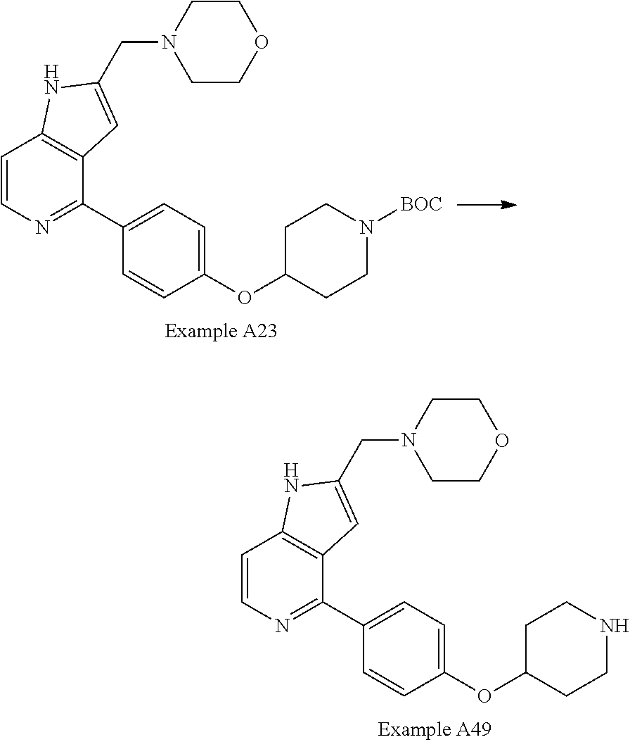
C1(C2=CC=C(OC3CCN([BOC])CC3)C=C2)=NC=CC2=C1C=C(CN1CCOCC1)N2.C1(C2=CC=C(OC3CCNCC3)C=C2)=NC=CC2=C1C=C(CN1CCOCC1)N2
